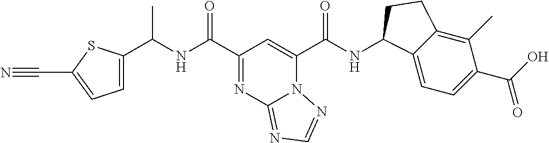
C1(C(NC(C2=NC3=NC=NN3C(C(NC3C4=CC=C(C(O)=O)C(C)=C4CC3)=O)=C2)=O)C)=CC=C(C#N)S1
